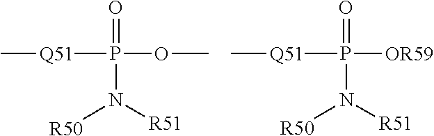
[Q51](P(OC)(=O)N([R51])[R50])C.[Q51](P([OR59])(=O)N([R51])[R50])C
